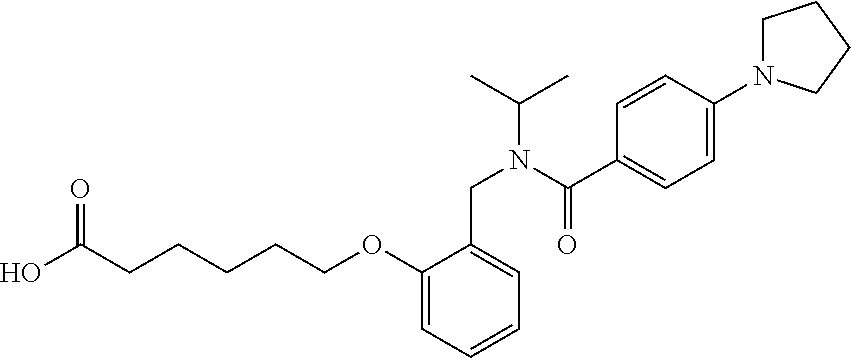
OC(CCCCCOC1=CC=CC=C1CN(C(C)C)C(C1=CC=C(N2CCCC2)C=C1)=O)=O
